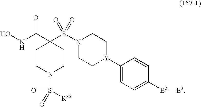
ONC(C1(S(N2CC[Y](C3=CC=C([E2][E3])C=C3)CC2)(=O)=O)CCN(S(=O)([Rx2])=O)CC1)=O
